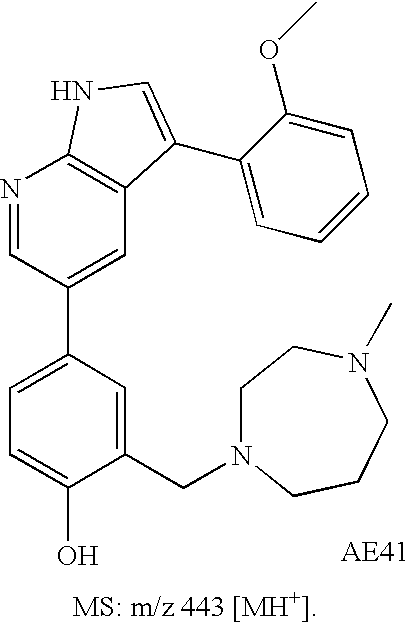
C1=C(C2=CC3=C(N=C2)NC=C3C2=CC=CC=C2OC)C=C(CN2CCN(C)CCC2)C(O)=C1
